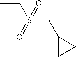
CCS(CC1CC1)(=O)=O
